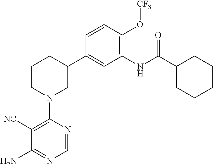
C1([NC])=C(N2CC(C3=CC(NC(C4CCCCC4)=O)=C(O[CF3])C=C3)CCC2)N=CN=C1N
